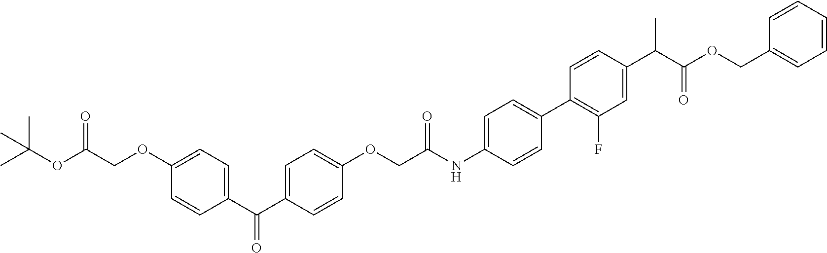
C1=CC=CC(COC(C(C2=CC(F)=C(C3=CC=C(NC(COC4=CC=C(C(C5=CC=C(OCC(OC(C)(C)C)=O)C=C5)=O)C=C4)=O)C=C3)C=C2)C)=O)=C1
